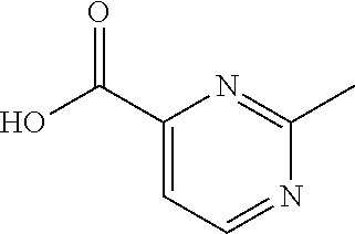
C1(C)=NC(C(O)=O)=CC=N1
